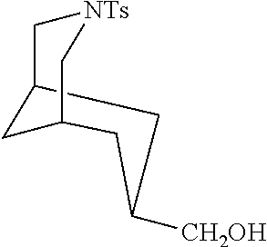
C12CC([CH2OH])CC(C[NTs]C1)C2
